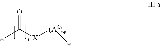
O=C([X][(A2)w]C)C
